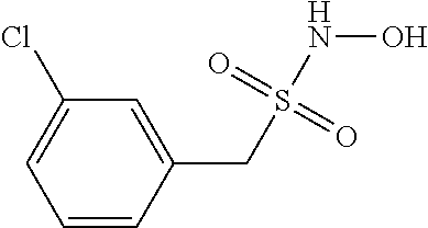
C1=CC(CS(NO)(=O)=O)=CC(Cl)=C1
